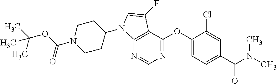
N1=CN=C(OC2=CC=C(C(=O)N(C)C)C=C2Cl)C2=C1N(C1CCN(C(OC(C)(C)C)=O)CC1)C=C2F
